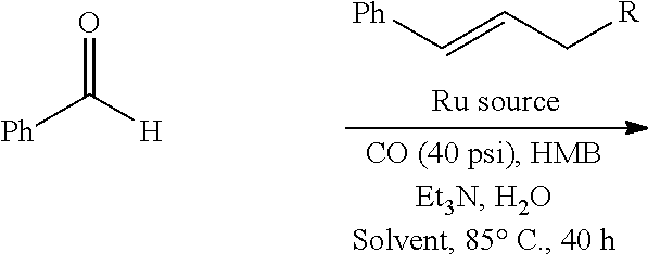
[Ph]C=CC[R].O=C([H])[Ph]
